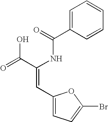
C1=C(C(=O)NC(C(=O)O)=CC2=CC=C(Br)O2)C=CC=C1
